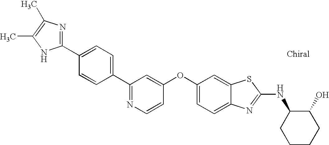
N1=C(C2=CC=C(C3=NC(C)=C(C)N3)C=C2)C=C(OC2=CC=C3C(=C2)SC(NC2CCCCC2O)=N3)C=C1
